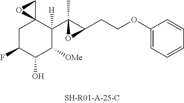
C1C(F)C(O)C([OMe])C(C2(C)C(CCOC3=CC=CC=C3)O2)([H])C12CO2
